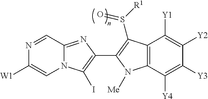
N1=CC2=NC(C3=C(S(=O)[R1])C4=C(C([Y4])=C([Y3])C([Y2])=C4[Y1])N3[Me])=C(I)N2C=C1[W1]
